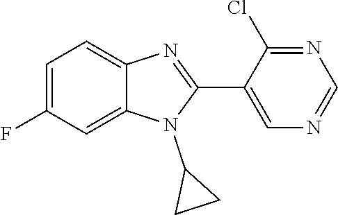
C1=C(F)C=C2C(=C1)N=C(C1=CN=CN=C1Cl)N2C1CC1
